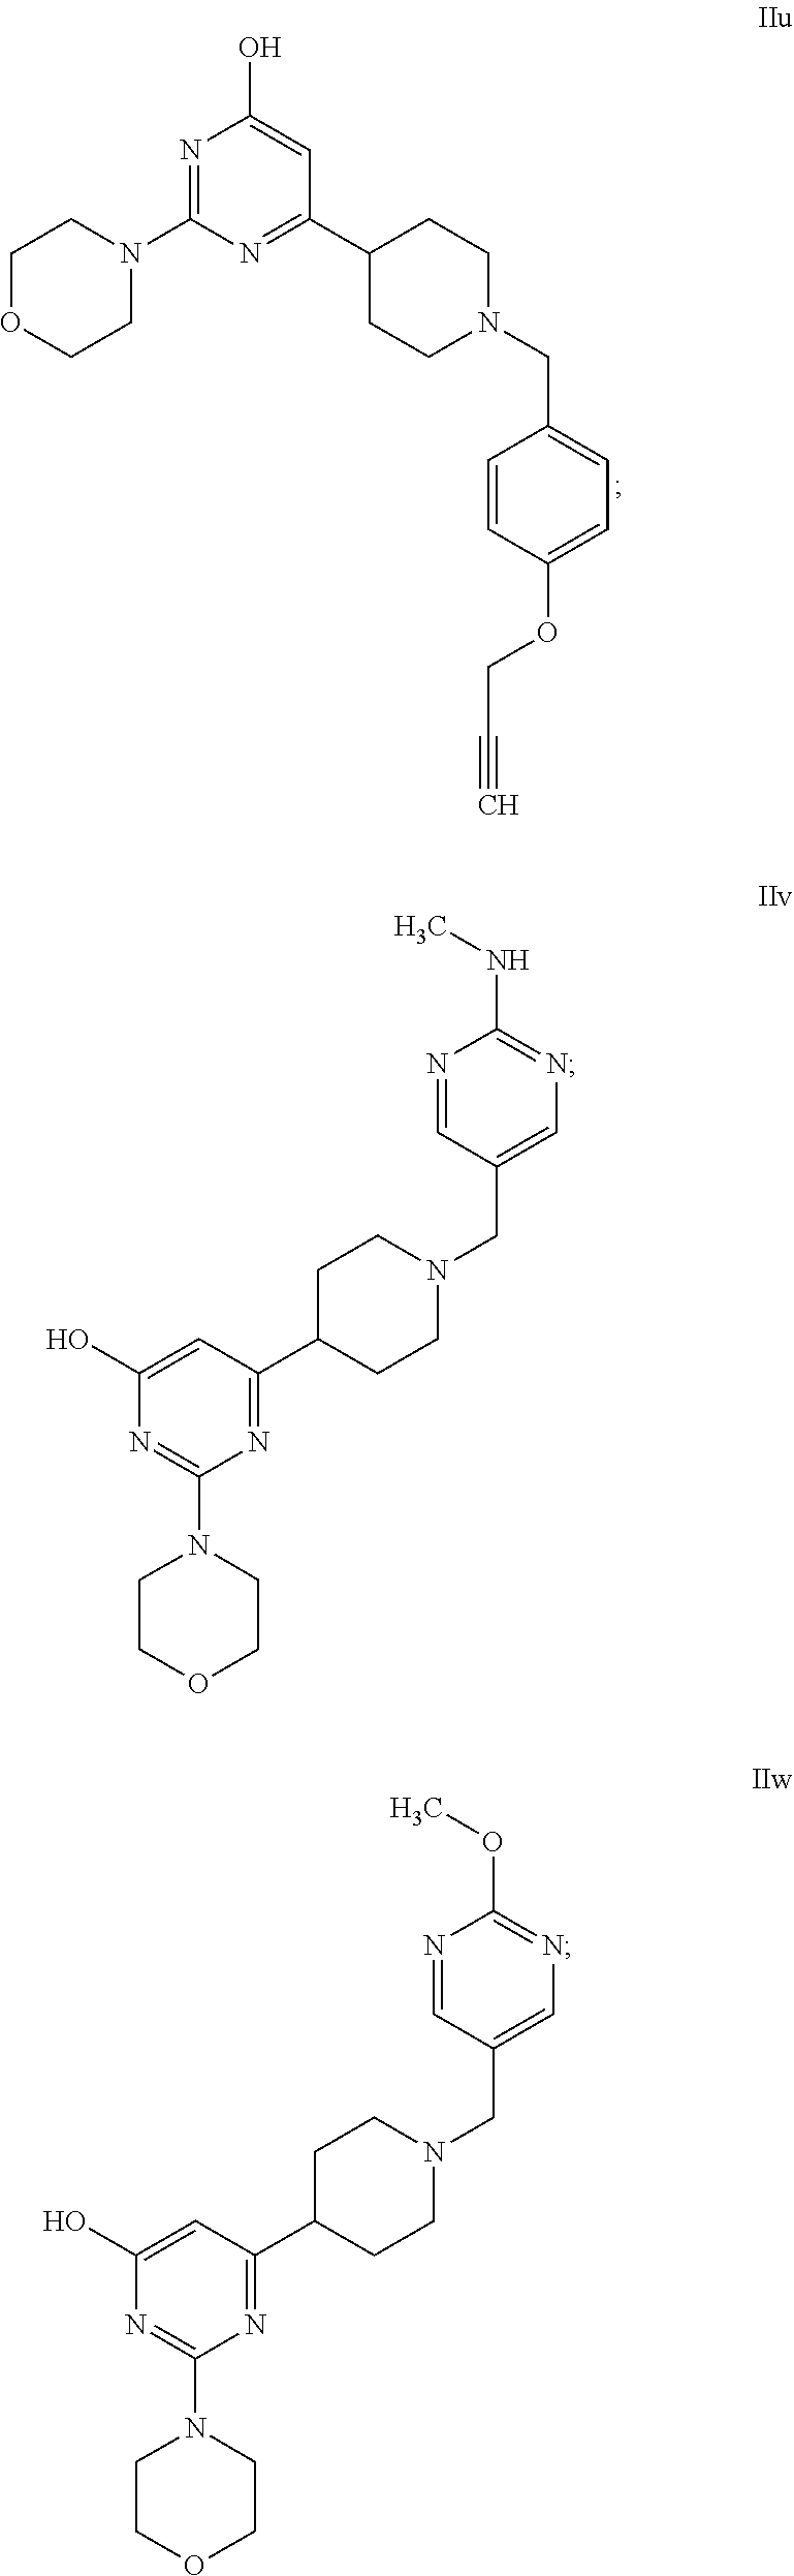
N1=C(N2CCOCC2)N=C(C2CCN(CC3=CC=C(OCC#C)C=C3)CC2)C=C1O.C1C(C2=NC(N3CCOCC3)=NC(O)=C2)CCN(CC2=CN=C(NC)N=C2)C1.C1C(C2=NC(N3CCOCC3)=NC(O)=C2)CCN(CC2=CN=C(OC)N=C2)C1
